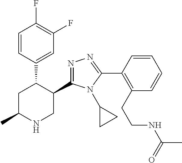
C1=CC(C2CC(C)NCC2C2=NN=C(C3=C(CCNC(C)=O)C=CC=C3)N2C2CC2)=CC(F)=C1F
